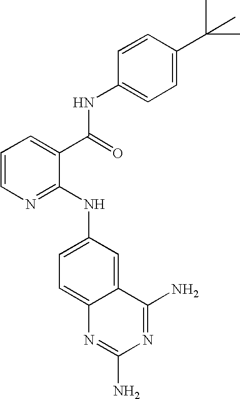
C1=CN=C(NC2=CC=C3C(=C2)C(N)=NC(N)=N3)C(C(=O)NC2=CC=C(C(C)(C)C)C=C2)=C1
